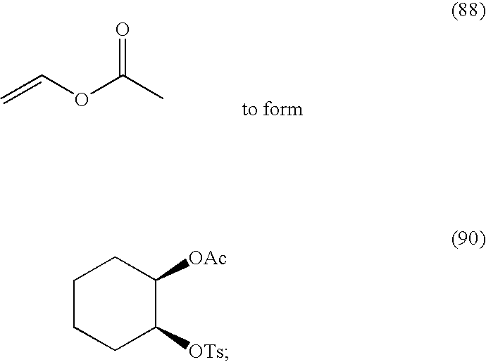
C1CCC([OTs])C([OAc])C1.C=COC(C)=O
